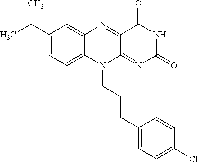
C1(C(C)C)=CC=C2C(=C1)N=C1C(=NC(=O)NC1=O)N2CCCC1=CC=C(Cl)C=C1
